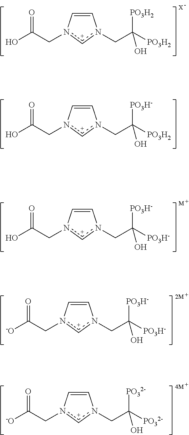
C1=Cn(CC(O)=O)[c+]n1CC([PO3H2])([PO3H2])O.[X].C1=Cn(CC(O)=O)[c+]n1CC([PO3H2])([PO3H-])O.C1=Cn(CC(O)=O)[c+]n1CC([PO3H-])([PO3H-])O.[M].C1=Cn(CC([-O])=O)[c+]n1CC([PO3H-])([PO3H-])O.[2M].C1=Cn(CC([-O])=O)[c+]n1CC([PO32-])([PO32-])O.[4M]
